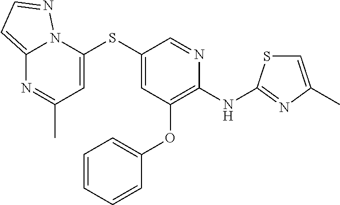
C1(SC2=CC(OC3=CC=CC=C3)=C(NC3=NC(C)=CS3)N=C2)=CC(C)=NC2=CC=NN12
